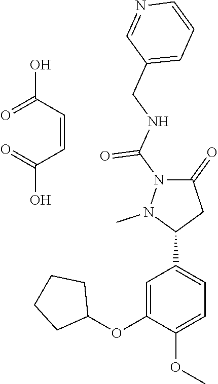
C1=C(OC2CCCC2)C(OC)=CC=C1C1CC(=O)N(C(NCC2=CC=CN=C2)=O)N1C.OC(C=CC(O)=O)=O
